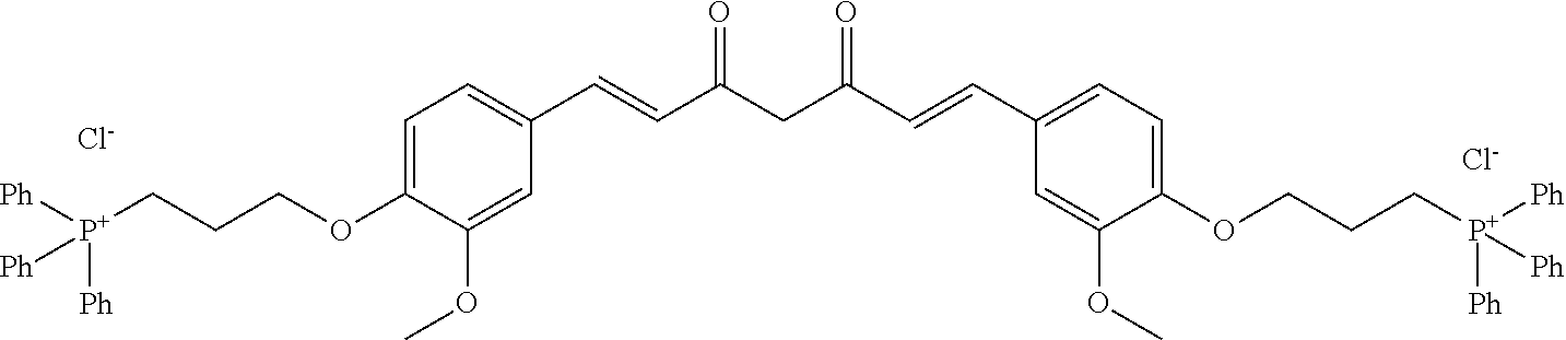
C1=C(OCCC[P+]([Ph])([Ph])[Ph])C(OC)=CC(C=CC(CC(C=CC2=CC=C(OCCC[P+]([Ph])([Ph])[Ph])C(OC)=C2)=O)=O)=C1.[Cl-].[Cl-]
